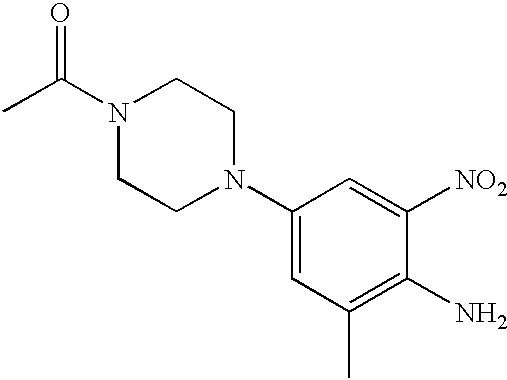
C1(N2CCN(C(C)=O)CC2)=CC(C)=C(N)C([NO2])=C1
